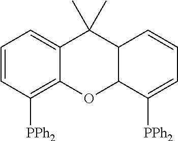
C1=CC([PPh2])=C2C(=C1)C(C)(C)C1C(O2)C([PPh2])=CC=C1
